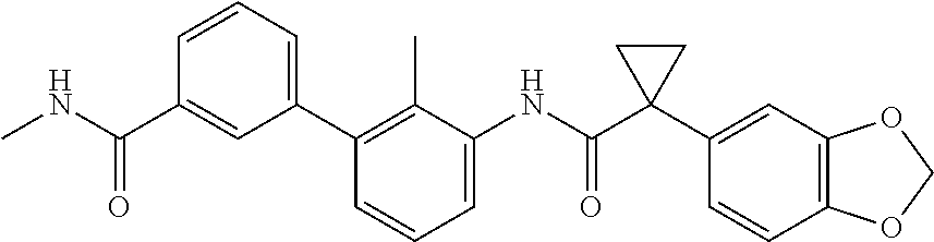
C1=CC=C(NC(C2(C3=CC4=C(C=C3)OCO4)CC2)=O)C(C)=C1C1=CC=CC(C(NC)=O)=C1
